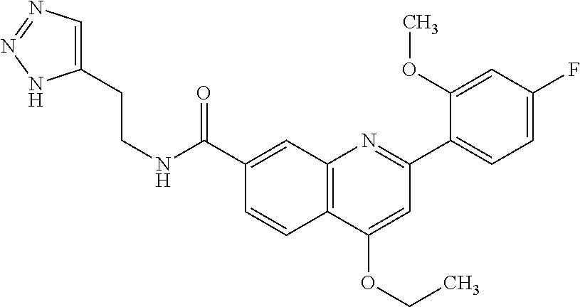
C1(C(NCCC2=CN=NN2)=O)=CC2=C(C=C1)C(OCC)=CC(C1=CC=C(F)C=C1OC)=N2
